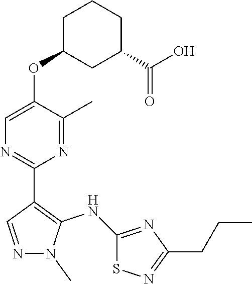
N1(C)N=CC(C2=NC=C(OC3CC(C(O)=O)CCC3)C(C)=N2)=C1NC1=NC(CCC)=NS1
